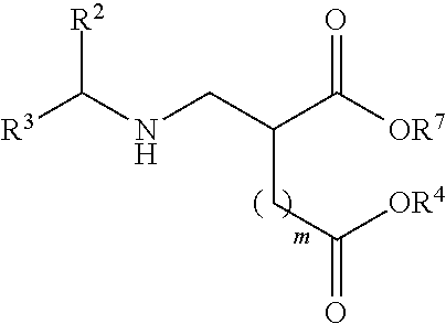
[R3]C(NCC(C([OR7])=O)CC(=O)[OR4])[R2]
